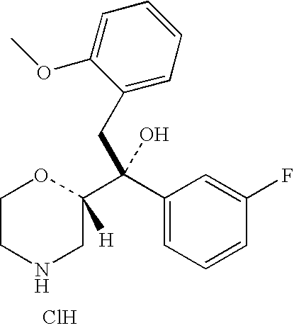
C1CNCC(C(C2=CC=CC(F)=C2)(CC2=CC=CC=C2OC)O)([H])O1.Cl
